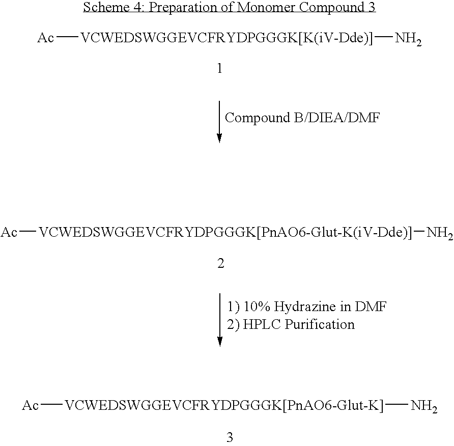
[Ac][VCWEDSWGGEVCFRYDPGGGK[PnAO6-Glut-K]]N.[Ac][VCWEDSWGGEVCFRYDPGGGK[K(iV-Dde)]]N.[Ac][VCWEDSWGGEVCFRYDPGGGK[PnAO6-Glut-K(iV-Dde)]]N
